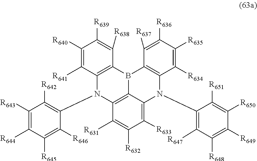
C1([R640])=C([R641])C2=C(C([R638])=C1[R639])B1C3=C(C([R634])=C([R635])C([R636])=C3[R637])N(C3=C([R647])C([R648])=C([R649])C([R650])=C3[R651])C3=C([R633])C([R632])=C([R631])C(=C31)N2C1=C([R642])C([R643])=C([R644])C([R645])=C1[R646]
